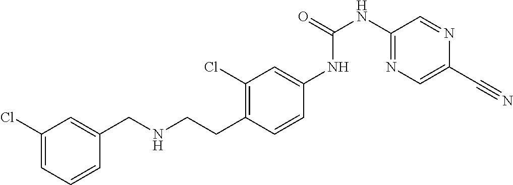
C1(Cl)=CC=CC(CNCCC2=C(Cl)C=C(NC(NC3=NC=C(C#N)N=C3)=O)C=C2)=C1
